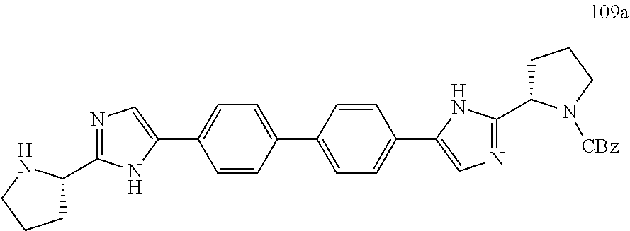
C1(C2=NC=C(C3=CC=C(C4=CC=C(C5=CN=C(C6CCCN6[CBz])N5)C=C4)C=C3)N2)CCCN1
